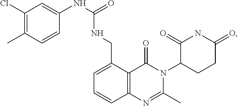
C12=C(C(CNC(NC3=CC(Cl)=C(C)C=C3)=O)=CC=C1)C(=O)N(C1CCC(=O)NC1=O)C(C)=N2
